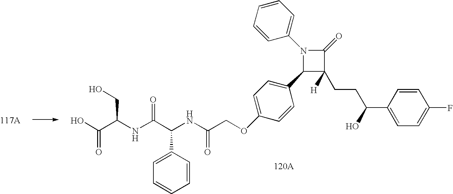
OC(C(NC(C(NC(COC1=CC=C(C2C(CCC(C3=CC=C(F)C=C3)O)([H])C(=O)N2C2=CC=CC=C2)C=C1)=O)C1=CC=CC=C1)=O)CO)=O
